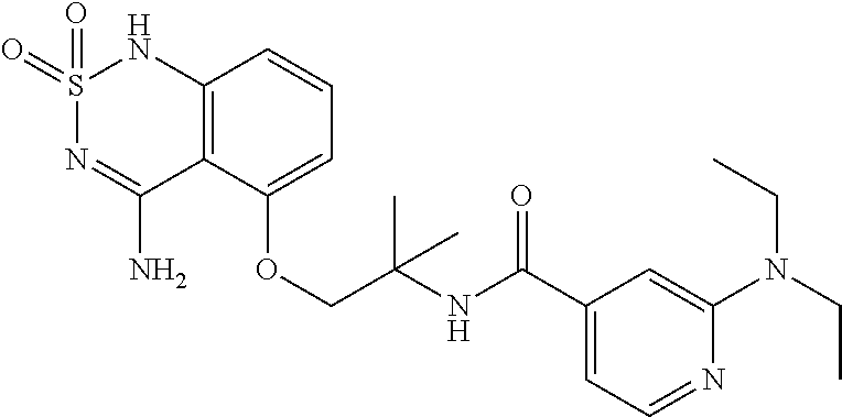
C1(C(NC(COC2=CC=CC3=C2C(N)=NS(=O)(=O)N3)(C)C)=O)=CC=NC(N(CC)CC)=C1
